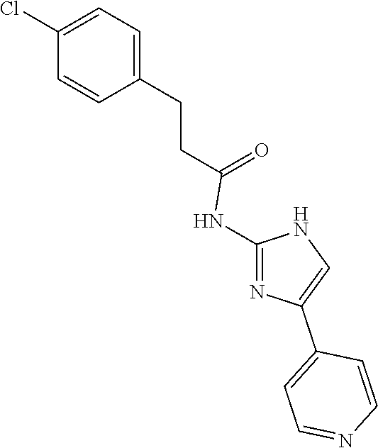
C1=C(CCC(=O)NC2=NC(C3=CC=NC=C3)=CN2)C=CC(Cl)=C1
